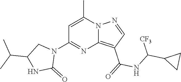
C12=C(C(=O)NC(C3CC3)[CF3])C=NN1C(C)=CC(N1CC(C(C)C)NC1=O)=N2
